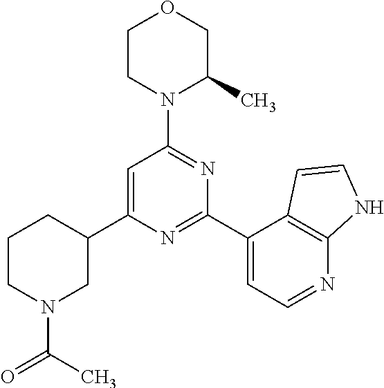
C1=C(C2CN(C(=O)C)CCC2)N=C(C2=CC=NC3=C2C=CN3)N=C1N1C(C)COCC1
